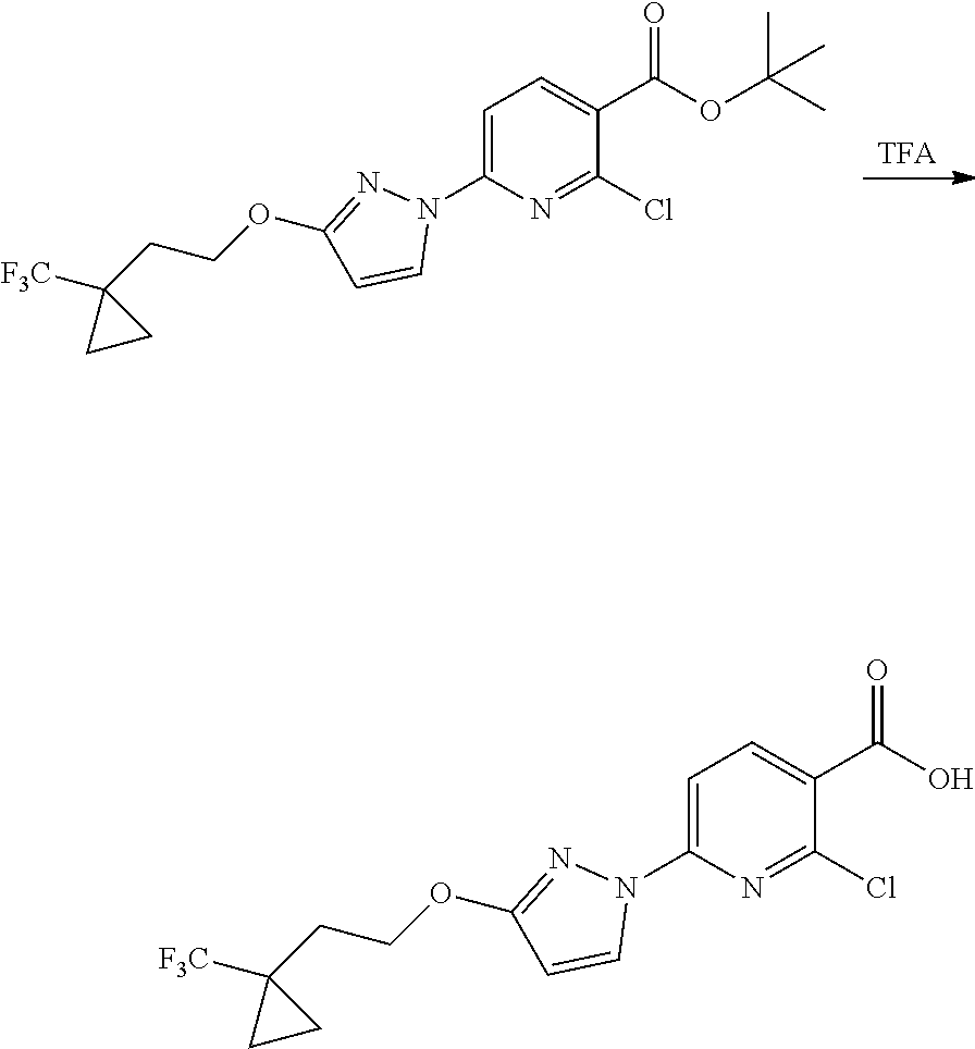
[TFA].N1=C(OCCC2([F3C])CC2)C=CN1C1=CC=C(C(OC(C)(C)C)=O)C(Cl)=N1.N1=C(OCCC2([F3C])CC2)C=CN1C1=CC=C(C(O)=O)C(Cl)=N1
